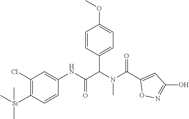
C1=CC(C(N(C(C2=CC(O)=NO2)=O)C)C(NC2=CC(Cl)=C([Si](C)(C)C)C=C2)=O)=CC=C1OC
